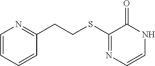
C1=CC=CC(CCSC2=NC=CNC2=O)=N1
